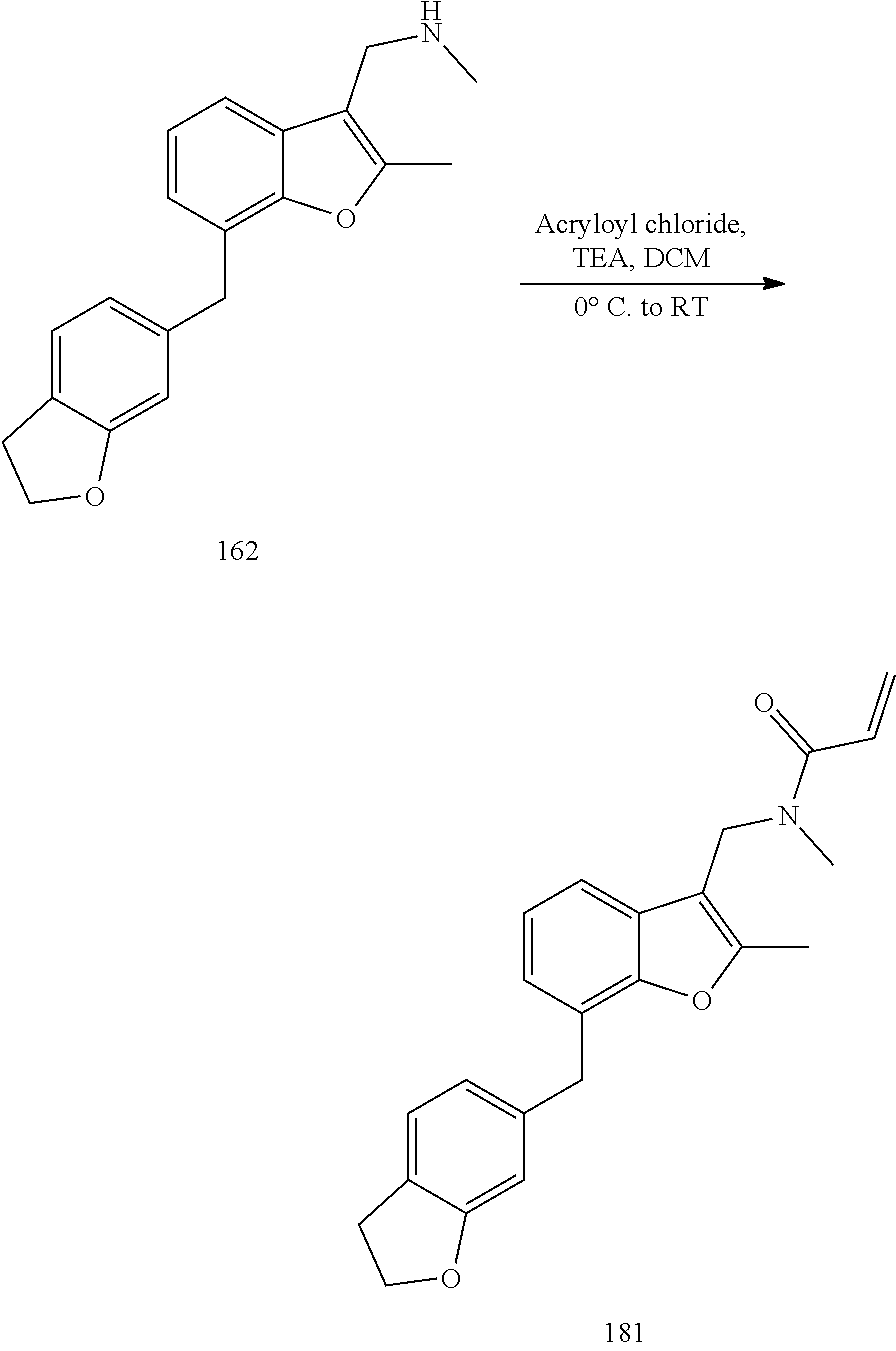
C1=CC(CC2=CC=C3C(=C2)OCC3)=C2C(=C1)C(CN(C)C(C=C)=O)=C(C)O2.C1=CC(CC2=CC=C3C(=C2)OCC3)=C2C(=C1)C(CNC)=C(C)O2
